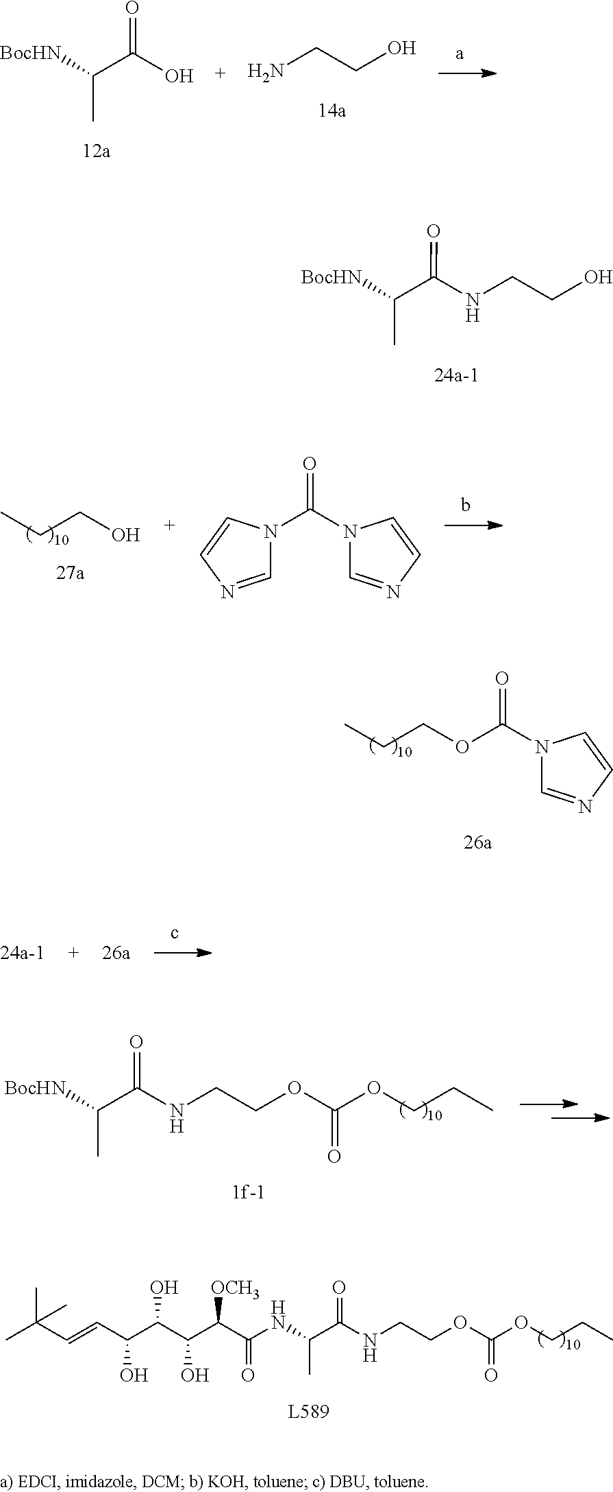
[BocHN]C(C(O)=O)C.NCCO.N(CCO)C(C([BocHN])C)=O.CCCO.O=C(N1C=NC=C1)N1C=NC=C1.CCCOC(N1C=NC=C1)=O.O(CCC)C(OCCNC(C([BocHN])C)=O)=O.C(O)(C(C(O)C(C(NC(C(NCCOC(OCCC)=O)=O)C)=O)[OCH3])O)C=CC(C)(C)C
